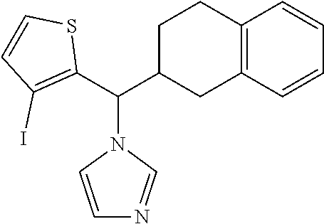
C1C(C(C2=C(I)C=CS2)N2C=CN=C2)CC2=C(C1)C=CC=C2
